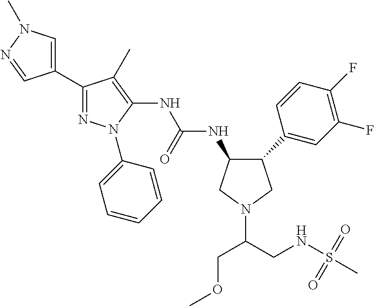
C1(C2=CC(F)=C(F)C=C2)CN(C(CNS(C)(=O)=O)COC)CC1NC(NC1=C(C)C(C2=CN(C)N=C2)=NN1C1=CC=CC=C1)=O
